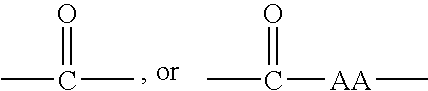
CC(C)=O.CC([AA]C)=O
